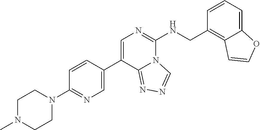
C1=CC(C2=CN=C(NCC3=C4C(=CC=C3)OC=C4)N3C2=NN=C3)=CN=C1N1CCN(C)CC1
